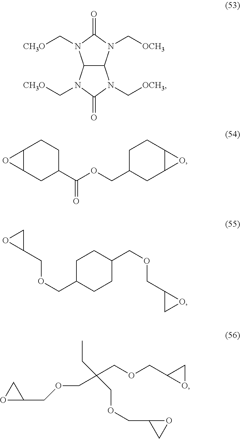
C12C(N(C[OCH3])C(=O)N1C[CH3O])N(C[OCH3])C(=O)N2C[CH3O].C12C(CC(C(OCC3CC4C(CC3)O4)=O)CC1)O2.C1C(COCC2CO2)CCC(COCC2CO2)C1.C(C(COCC1OC1)(CC)COCC1CO1)OCC1CO1
